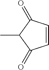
C1=CC(=O)C(C)C1=O
